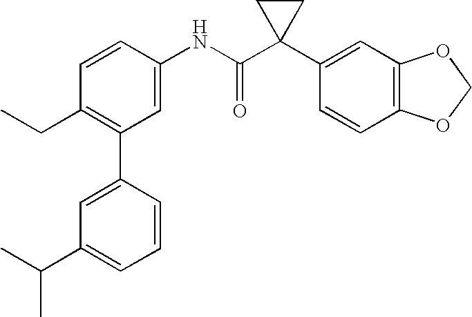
C1=CC(NC(C2(C3=CC4=C(C=C3)OCO4)CC2)=O)=CC(C2=CC(C(C)C)=CC=C2)=C1CC
